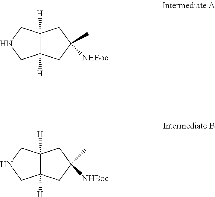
C12([H])C([H])(CNC1)CC(C)([NHBoc])C2.C12([H])C([H])(CNC1)CC([NHBoc])(C)C2
